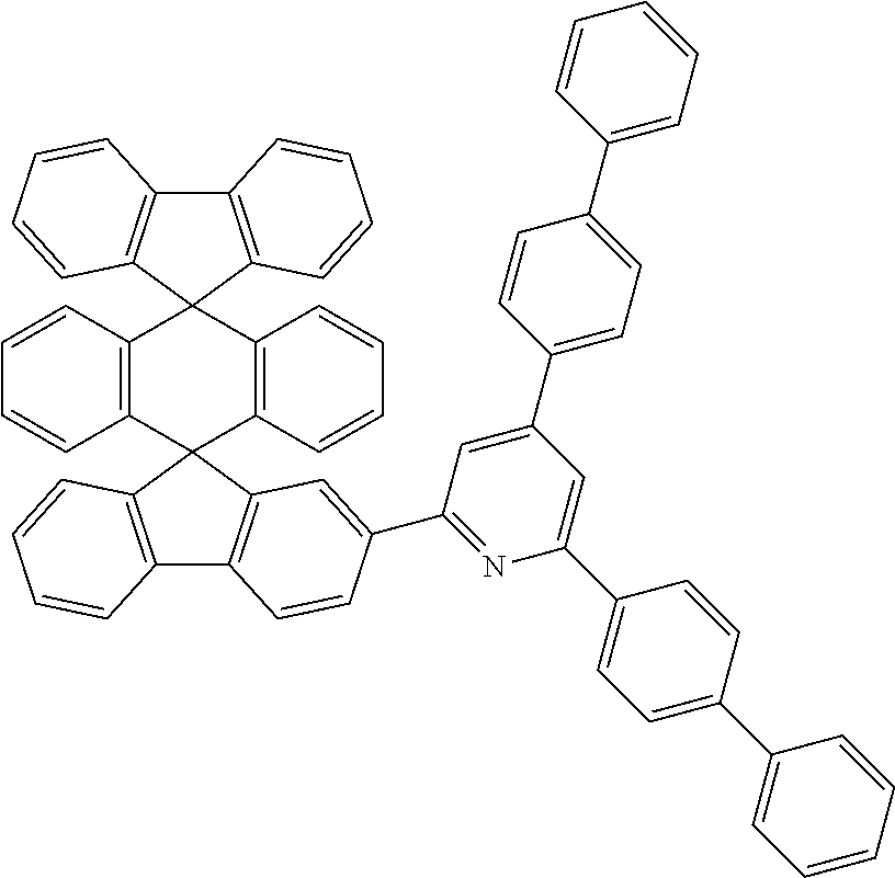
C12=C(C3(C4=C1C=CC=C4)C1=C(C4(C5=C3C=CC=C5)C3=C(C5=C4C=CC=C5)C=CC(C4=NC(C5=CC=C(C6=CC=CC=C6)C=C5)=CC(C5=CC=C(C6=CC=CC=C6)C=C5)=C4)=C3)C=CC=C1)C=CC=C2
